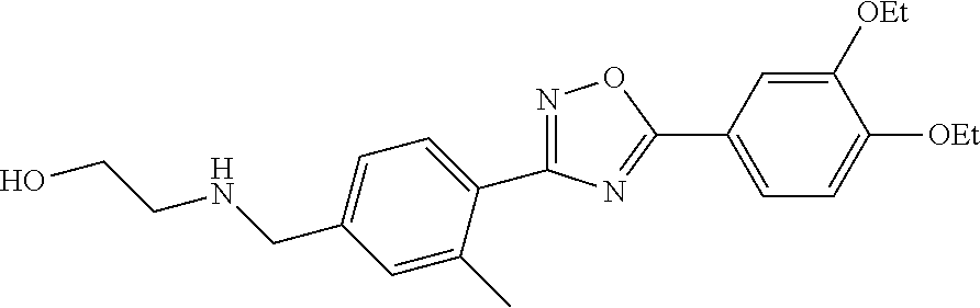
N1=C(C2=CC=C(CNCCO)C=C2C)N=C(C2=CC=C([OEt])C([OEt])=C2)O1
